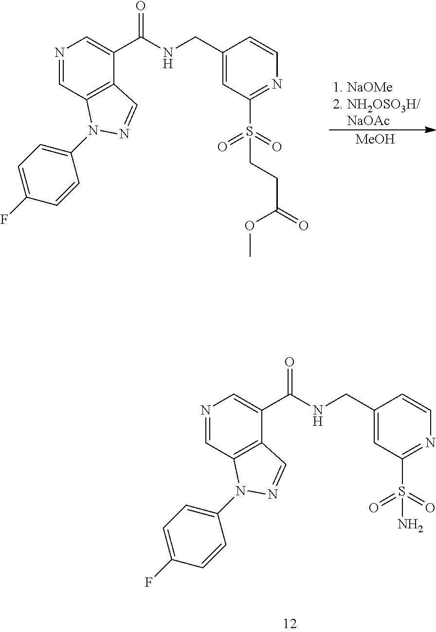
N1=CC2=C(C(C(NCC3=CC(S(=O)(=O)N)=NC=C3)=O)=C1)C=NN2C1=CC=C(F)C=C1.N1=CC2=C(C(C(NCC3=CC(S(=O)(=O)CCC(=O)OC)=NC=C3)=O)=C1)C=NN2C1=CC=C(F)C=C1.[MeOH].[1. NaOMe2. NH2OSO3H/    NaOAc]
